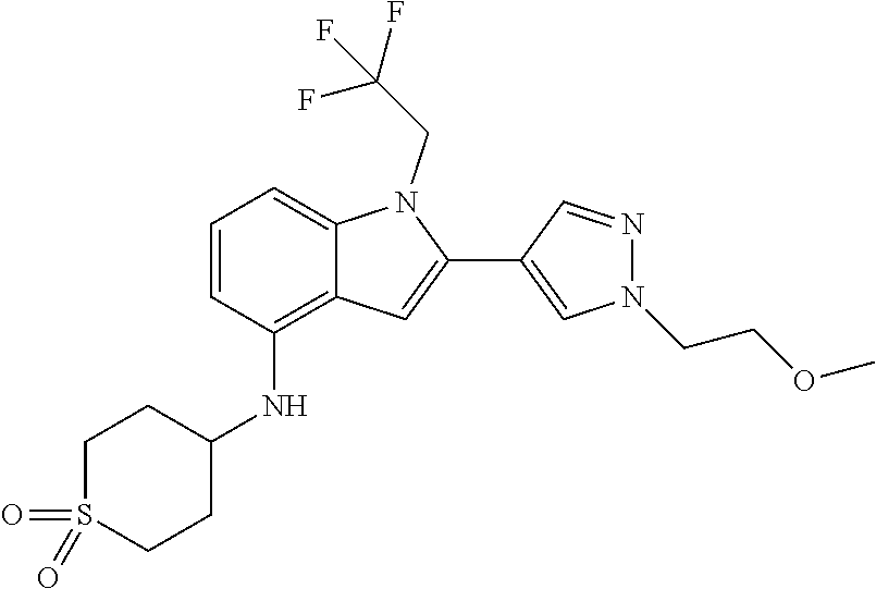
N(C1CCS(=O)(=O)CC1)C1=C2C(=CC=C1)N(CC(F)(F)F)C(C1=CN(CCOC)N=C1)=C2
